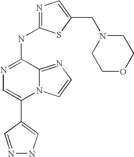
N12C(=NC=C1)C(NC1=NC=C(CN3CCOCC3)S1)=NC=C2C1=CNN=C1
